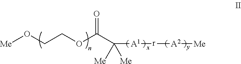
[Me]OCCOC(C([Me])([Me])[A1][r][A2][Me])=O
